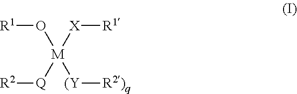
[R1]O[M]([Q][R2])([(Y][R2)q])[X][R1]
